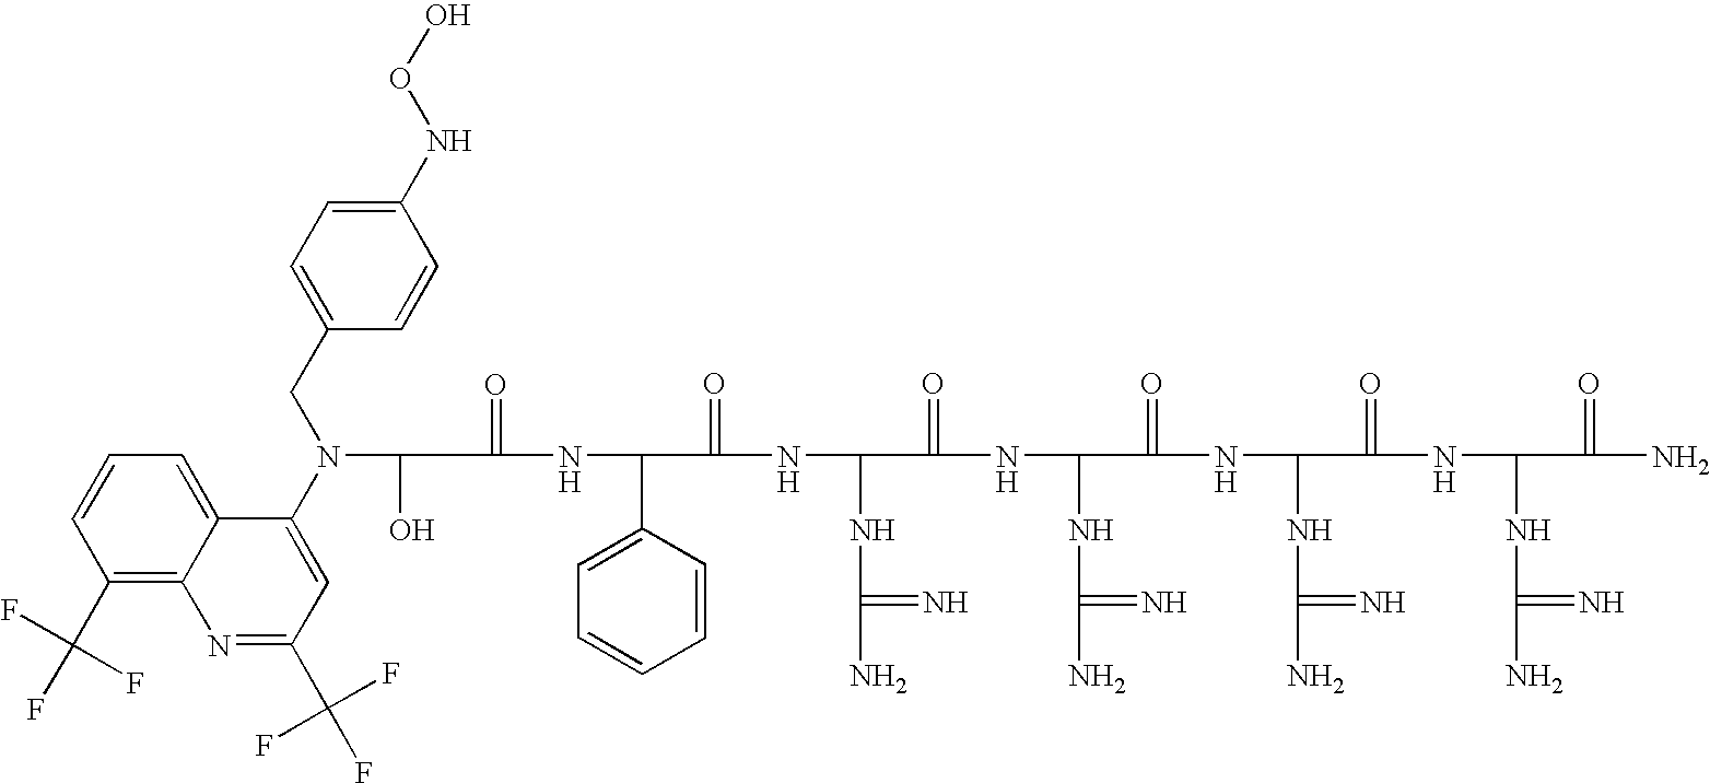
C(=O)(NC(C1=CC=CC=C1)C(=O)NC(NC(N)=N)C(=O)NC(NC(N)=N)C(=O)NC(NC(N)=N)C(=O)NC(NC(N)=N)C(=O)N)C(O)N(C1=CC(C(F)(F)F)=NC2=C(C(F)(F)F)C=CC=C12)CC1=CC=C(NOO)C=C1
